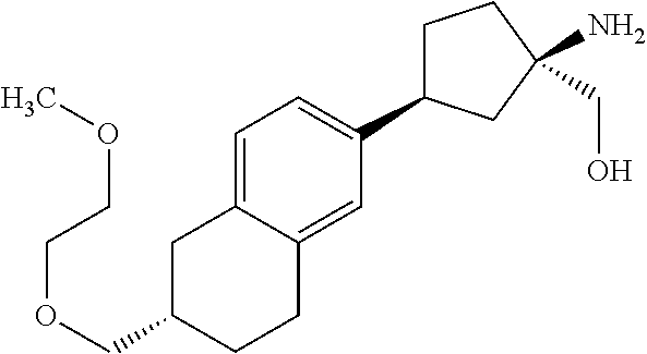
C1=C2C(=CC(C3CCC(CO)(N)C3)=C1)CCC(COCCOC)C2
